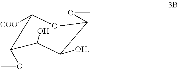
C1(OC)C([OH])C(O)C(OC)C([COO-])O1
